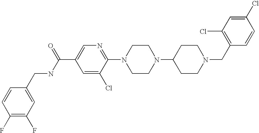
C1(Cl)=CC(Cl)=C(CN2CCC(N3CCN(C4=NC=C(C(NCC5=CC(F)=C(F)C=C5)=O)C=C4Cl)CC3)CC2)C=C1
